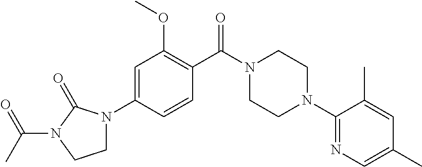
C1=C(N2CCN(C(C)=O)C2=O)C=CC(C(N2CCN(C3=NC=C(C)C=C3C)CC2)=O)=C1OC
